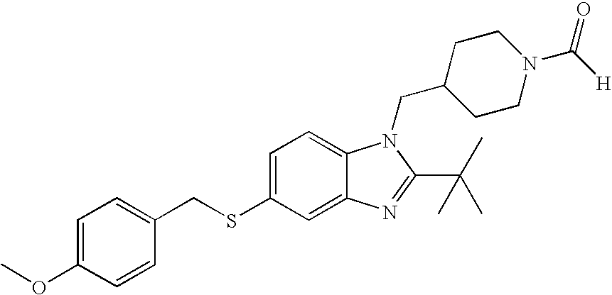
C12=CC(SCC3=CC=C(OC)C=C3)=CC=C1N(CC1CCN(C(=O)[H])CC1)C(C(C)(C)C)=N2
